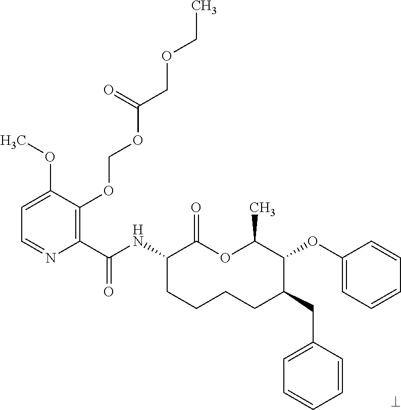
C1(C(NC2CCCCC(CC3=CC=CC=C3)C(OC3=CC=CC=C3)C(C)OC2=O)=O)=C(OCOC(COCC)=O)C(OC)=CC=N1
